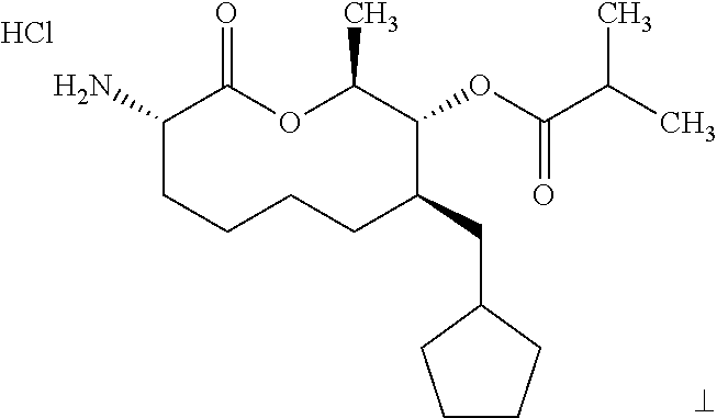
Cl.NC1CCCCC(CC2CCCC2)C(OC(=O)C(C)C)C(C)OC1=O
